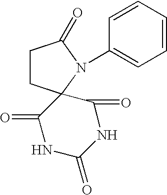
C1CC2(N(C3=CC=CC=C3)C1=O)C(=O)NC(=O)NC2=O
